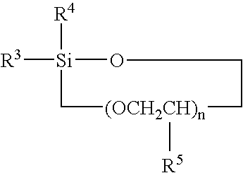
[Si]1([R3])([R4])OCC[(OCH2CH)n]([R5])C1
